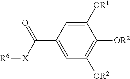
C1=C(C([X][R6])=O)C=C([OR1])C([OR2])=C1[OR2]
